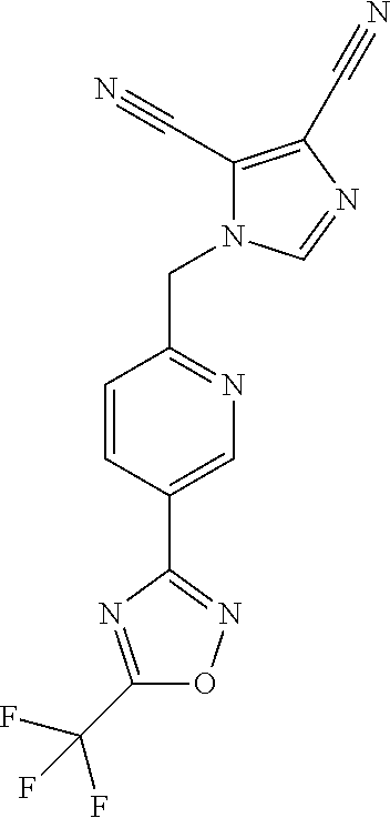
C1=CC(C2=NOC(C(F)(F)F)=N2)=CN=C1CN1C(C#N)=C(C#N)N=C1
